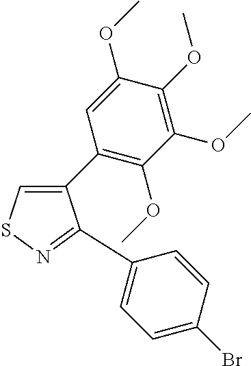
C1(C2=C(OC)C(OC)=C(OC)C(OC)=C2)=CSN=C1C1=CC=C(Br)C=C1
